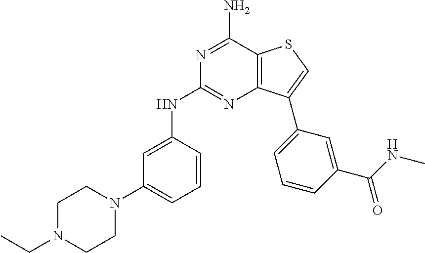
N1=C(N)C2=C(N=C1NC1=CC(N3CCN(CC)CC3)=CC=C1)C(C1=CC=CC(C(NC)=O)=C1)=CS2
